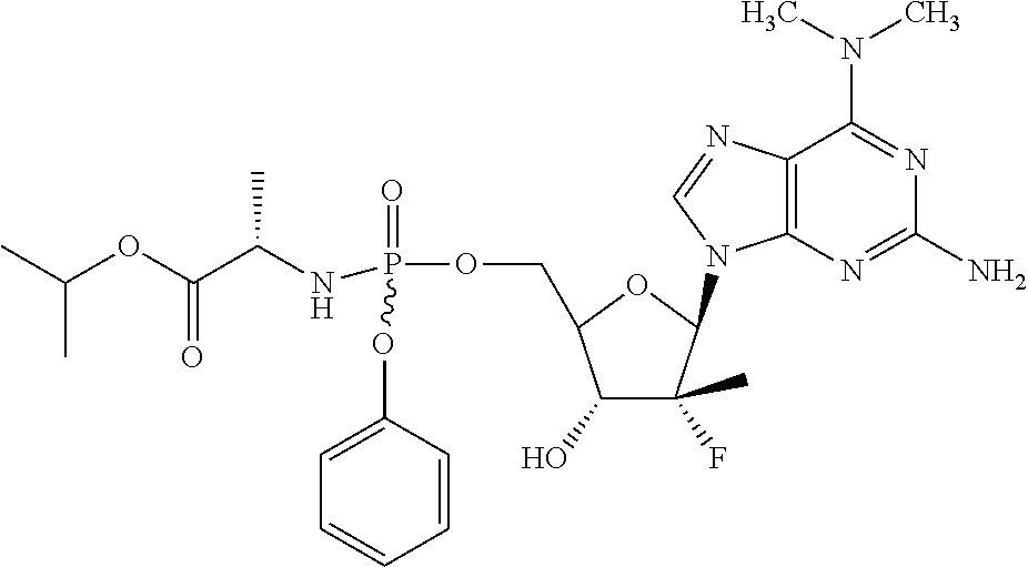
C12=C(N=C(N)N=C1N(C)C)N(C1C(F)(C)C(O)C(COP(=O)(NC(C(OC(C)C)=O)C)OC3=CC=CC=C3)O1)C=N2
